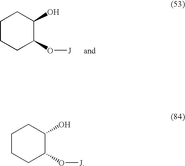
C1CC(O[J])C(O)CC1.C1CC(O[J])C(O)CC1
